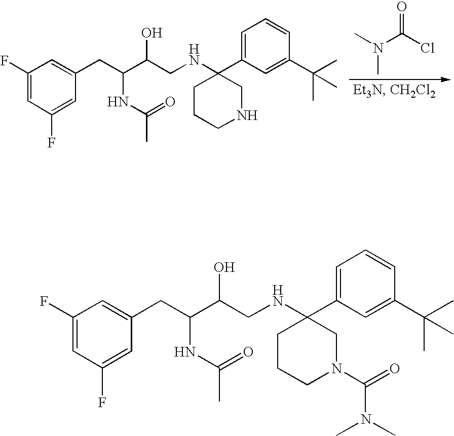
C1CC(NCC(C(CC2=CC(F)=CC(F)=C2)NC(C)=O)O)(C2=CC=CC(C(C)(C)C)=C2)CNC1.CN(C)C(Cl)=O.C1CC(NCC(C(CC2=CC(F)=CC(F)=C2)NC(C)=O)O)(C2=CC=CC(C(C)(C)C)=C2)CN(C(=O)N(C)C)C1
